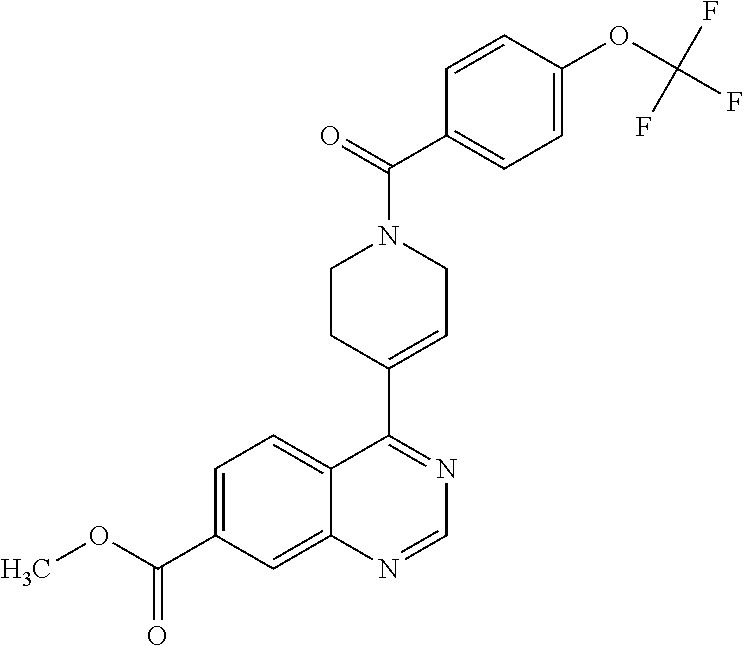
C1=C(C(OC)=O)C=C2C(=C1)C(C1=CCN(C(=O)C3=CC=C(OC(F)(F)F)C=C3)CC1)=NC=N2
